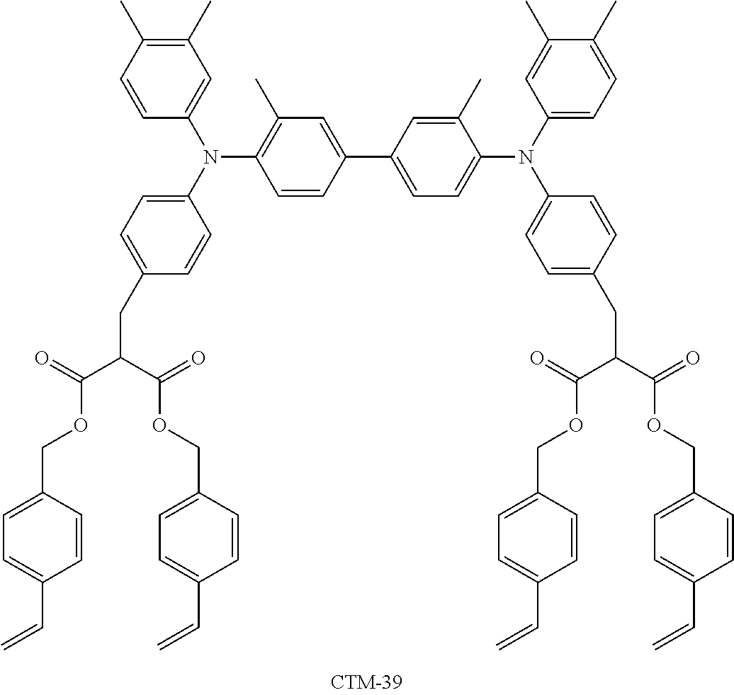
C1=CC(C2=CC=C(N(C3=CC=C(C)C(C)=C3)C3=CC=C(CC(C(=O)OCC4=CC=C(C=C)C=C4)C(=O)OCC4=CC=C(C=C)C=C4)C=C3)C(C)=C2)=CC(C)=C1N(C1=CC(C)=C(C)C=C1)C1=CC=C(CC(C(=O)OCC2=CC=C(C=C)C=C2)C(=O)OCC2=CC=C(C=C)C=C2)C=C1
